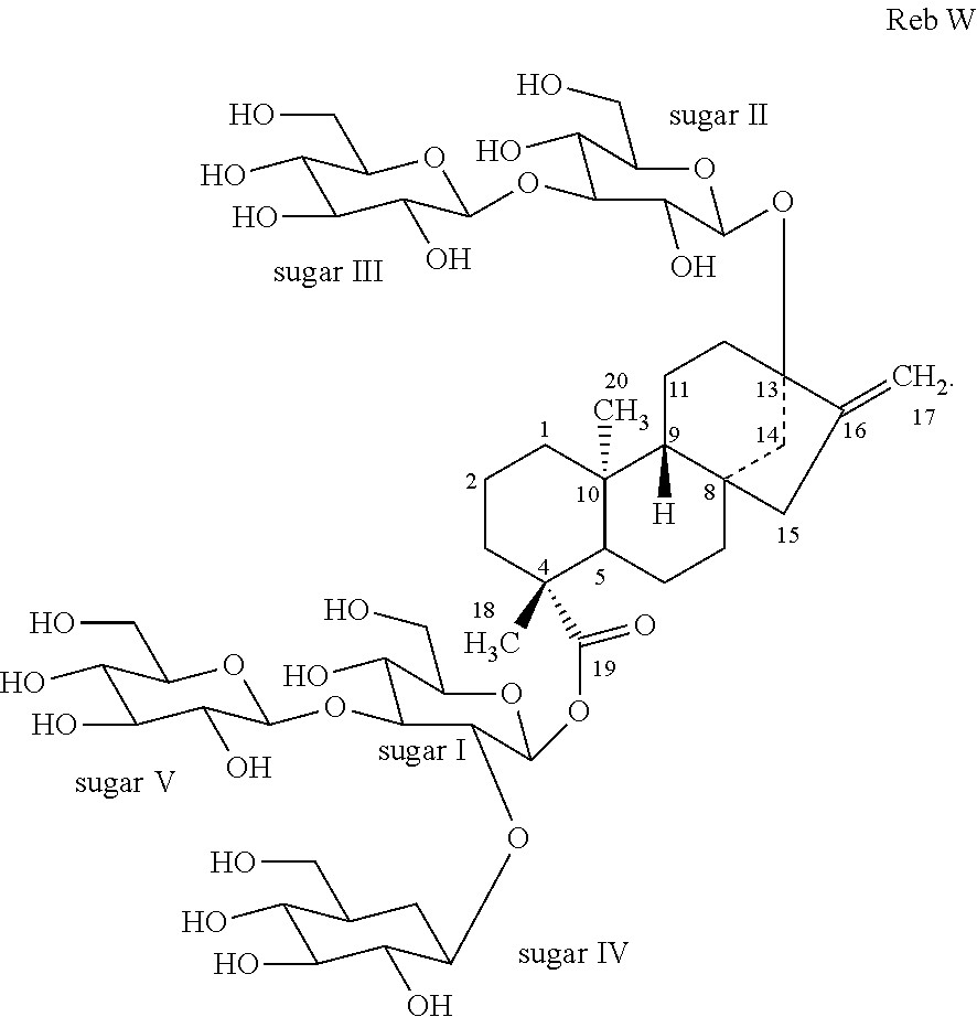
C1(O)C(O)C(O)C(OC2C(O)C(CO)OC(OC34CC5(CCC6C(C)(C(OC7C(OC8C(O)C(O)C(O)C(CO)C8)C(OC8C(O)C(O)C(O)C(CO)O8)C(O)C(CO)O7)=O)CCCC6(C)C5([H])CC3)CC4=C)C2O)OC1CO
